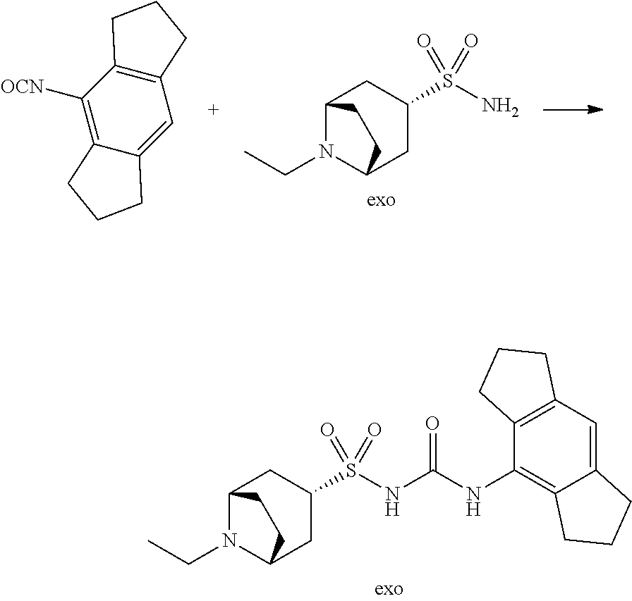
N(C(NC1=C2C(=CC3=C1CCC3)CCC2)=O)S(=O)(=O)C1CC2N(CC)C(C1)CC2.C12=C([OCN])C3=C(C=C1CCC2)CCC3.NS(=O)(=O)C1CC2N(CC)C(C1)CC2
